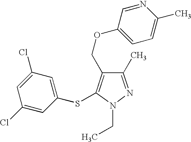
C1(C)=NN(CC)C(SC2=CC(Cl)=CC(Cl)=C2)=C1COC1=CC=C(C)N=C1
